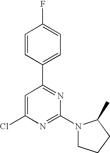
C1=C(Cl)N=C(N2CCCC2C)N=C1C1=CC=C(F)C=C1
